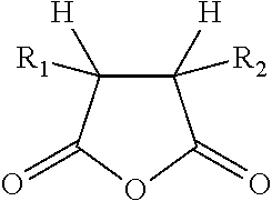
C1([H])([R2])C([H])([R1])C(=O)OC1=O
